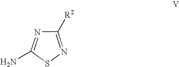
C1([R2])=NSC(N)=N1
